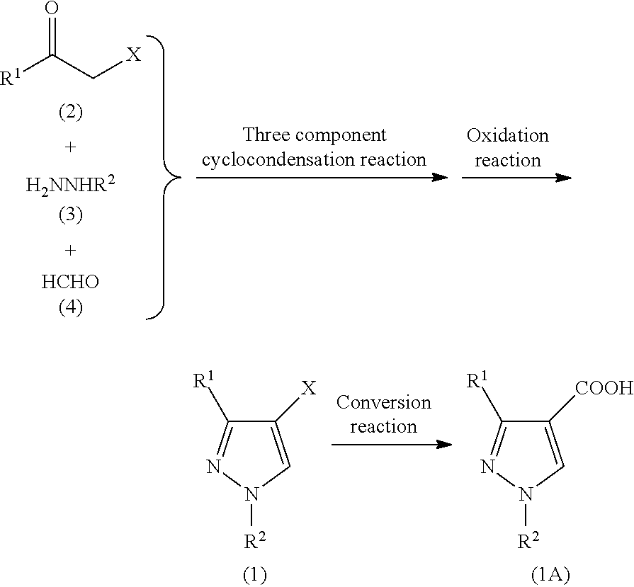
C1([X])=CN([R2])N=C1[R1].C1([COOH])=CN([R2])N=C1[R1].O=C(C[X])[R1]
